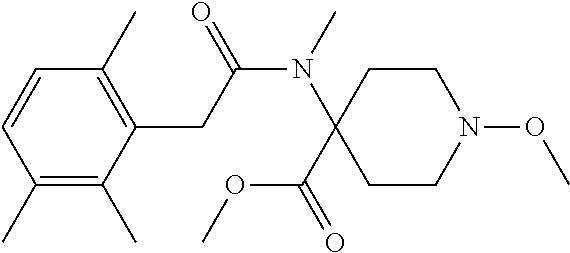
C1=CC(C)=C(C)C(CC(N(C)C2(C(OC)=O)CCN(OC)CC2)=O)=C1C
